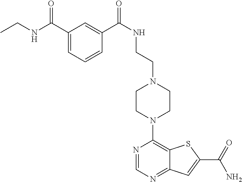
N1=CN=C2C(=C1N1CCN(CCNC(=O)C3=CC(C(NCC)=O)=CC=C3)CC1)SC(C(=O)N)=C2
